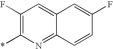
C12=CC(F)=C(*)N=C1C=CC(F)=C2
